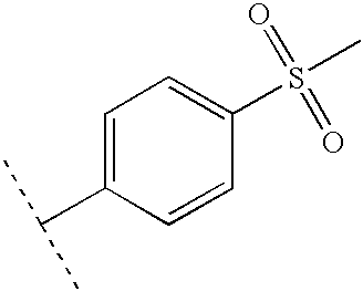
C1=C(C(C)C)C=CC(S(C)(=O)=O)=C1
